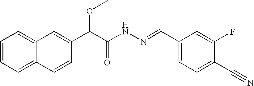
C12=CC=CC=C1C=CC(C(C(NN=CC1=CC=C(C#N)C(F)=C1)=O)OC)=C2
